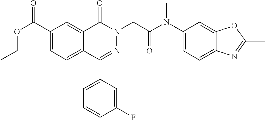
CCOC(=O)C1=CC=C2C(=C1)C(=O)N(CC(N(C1=CC=C3C(=C1)OC(C)=N3)C)=O)N=C2C1=CC=CC(F)=C1
